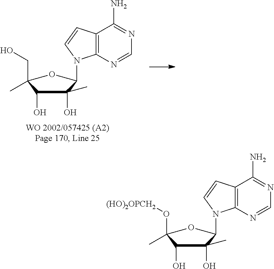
C1(O)(C)C(O)C(O[(HO)2OPCH2])(C)OC1N1C2=C(C=C1)C(N)=NC=N2.C1(O)(C)C(O)C(CO)(C)OC1N1C2=C(C=C1)C(N)=NC=N2
